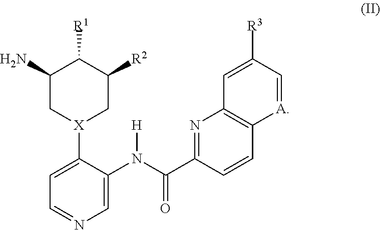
C1(N)C[X](C2=CC=NC=C2N(C(C2=NC3=C(C=C2)[A]=CC([R3])=C3)=O)[H])CC([R2])C1[R1]
